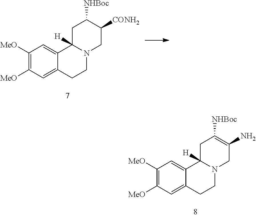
C1([MeO])=C([MeO])C=C2C(=C1)C1([H])N(CC2)CC(N)=C([NHBoc])C1.C1([MeO])=C([MeO])C=C2C(=C1)C1([H])N(CC2)CC([CONH2])C([NHBoc])C1
